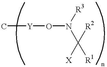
C[Y]ON([R3])C([R1])([R2])[X]
